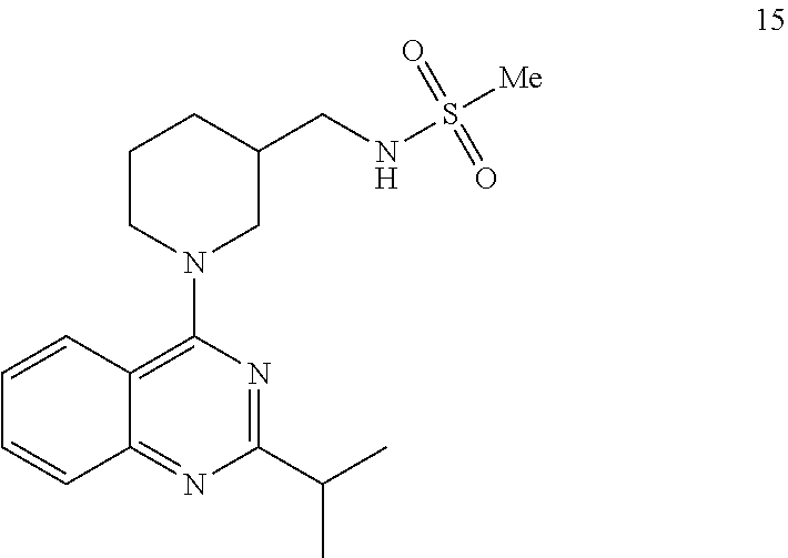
C1=CC2=C(N3CC(CNS([Me])(=O)=O)CCC3)N=C(C(C)C)N=C2C=C1
